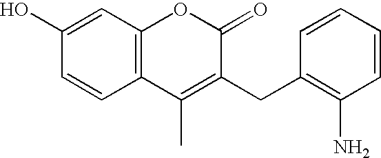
C1=CC2=C(C=C1O)OC(=O)C(CC1=C(N)C=CC=C1)=C2C
